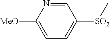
[SO2](C1=CC=C([OMe])N=C1)C
